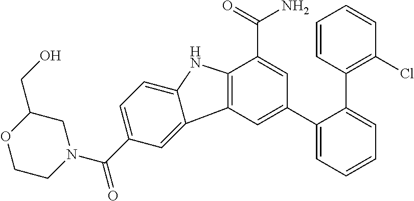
C12=C(C=C(C3=CC=CC=C3C3=C(Cl)C=CC=C3)C=C1C(=O)N)C1=CC(C(N3CC(CO)OCC3)=O)=CC=C1N2
